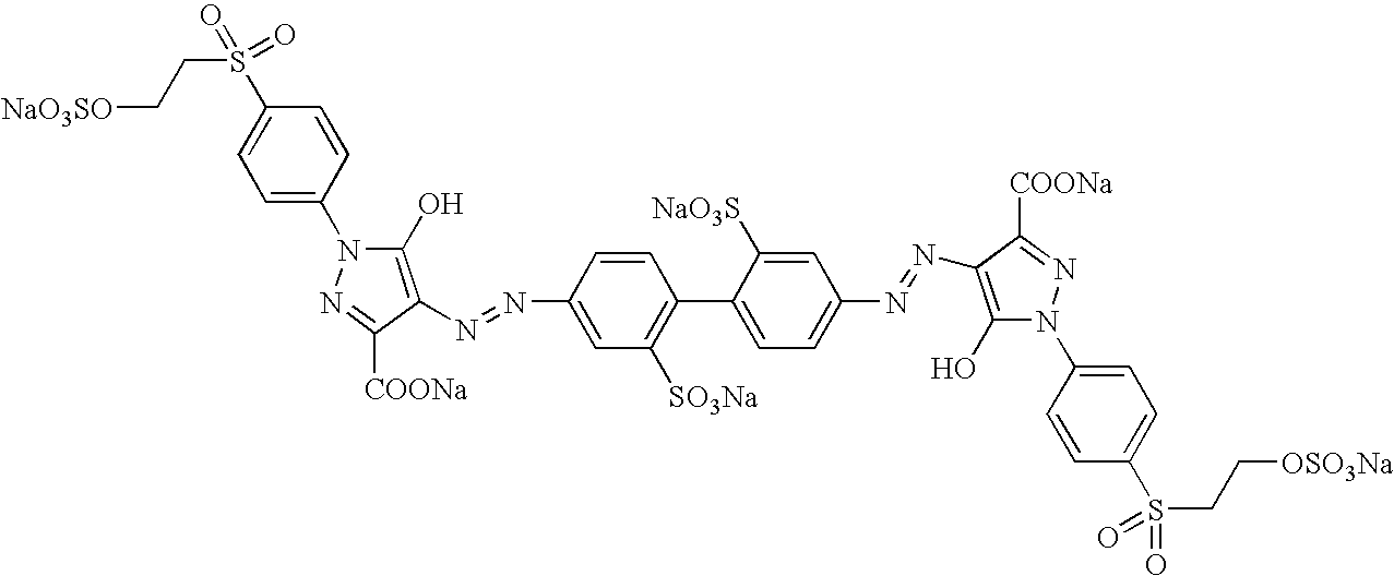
[NaO3SO]CCS(C1=CC=C(N2C(O)=C(N=NC3=CC([SO3Na])=C(C4=CC=C(N=NC5=C(O)N(C6=CC=C(S(CC[OSO3Na])(=O)=O)C=C6)N=C5[COONa])C=C4[NaO3S])C=C3)C([COONa])=N2)C=C1)(=O)=O
